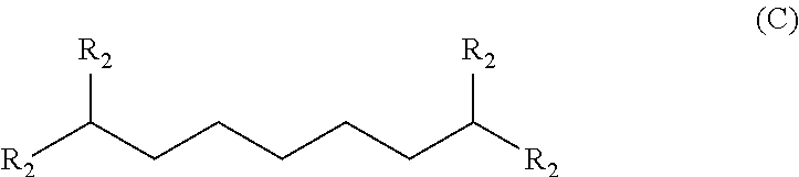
[R2]C(CCCCCC([R2])[R2])[R2]
